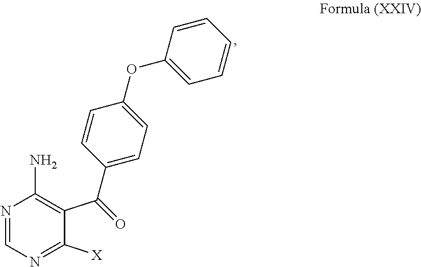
N1=CN=C([X])C(C(=O)C2=CC=C(OC3=CC=CC=C3)C=C2)=C1N
